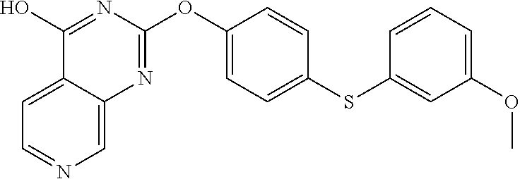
C12=CC=NC=C1N=C(OC1=CC=C(SC3=CC(OC)=CC=C3)C=C1)N=C2O
